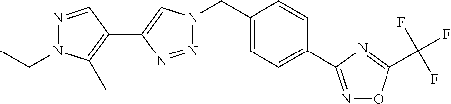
N1=CC(C2=CN(CC3=CC=C(C4=NOC(C(F)(F)F)=N4)C=C3)N=N2)=C(C)N1CC
